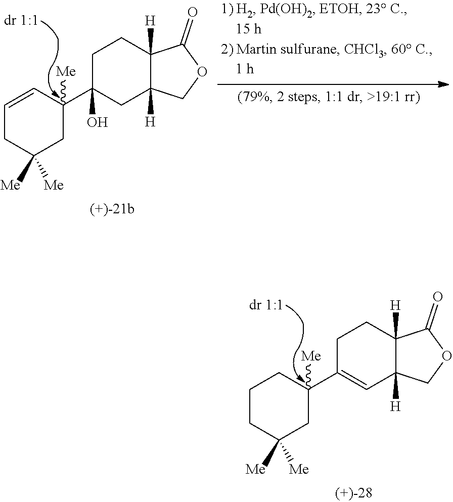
C1C(C2([Me])CC([Me])([Me])CCC2)=CC2([H])C([H])(C1)C(=O)OC2.C1C(C2([Me])CC([Me])([Me])CC=C2)(O)CC2([H])C([H])(C1)C(=O)OC2
